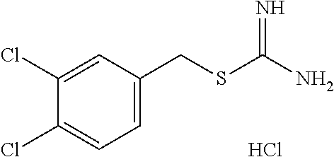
C1(Cl)=CC(CSC(N)=N)=CC=C1Cl.Cl
